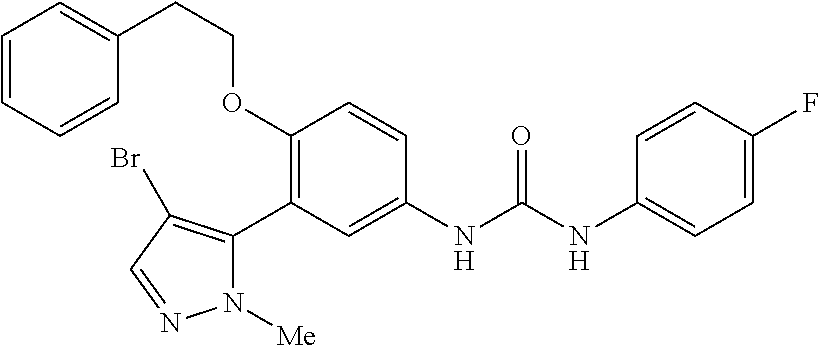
C1(OCCC2=CC=CC=C2)=C(C2=C(Br)C=NN2[Me])C=C(NC(NC2=CC=C(F)C=C2)=O)C=C1
